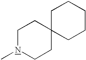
C1N(C)CCC2(C1)CCCCC2
